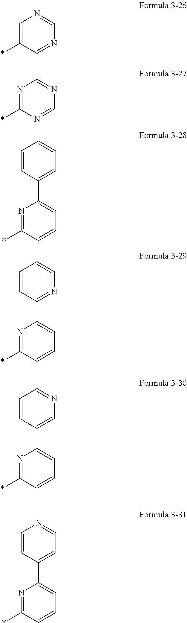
C1=C(*)C=NC=N1.N1=C(*)N=CN=C1.N1=C(*)C=CC=C1C1=CC=CC=C1.N1=C(*)C=CC=C1C1=NC=CC=C1.N1=C(*)C=CC=C1C1=CN=CC=C1.N1=C(*)C=CC=C1C1=CC=NC=C1
